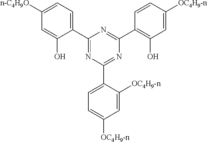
C1(C2=NC(C3=CC=C([OC4H9-n])C=C3[OC4H9-n])=NC(C3=C(O)C=C([OC4H9-n])C=C3)=N2)=CC=C([n-C4H9O])C=C1O
